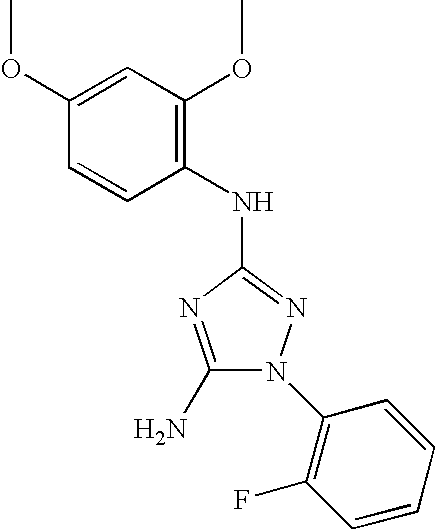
O(C1=CC(OC)=C(NC2=NN(C3=C(F)C=CC=C3)C(N)=N2)C=C1)C
